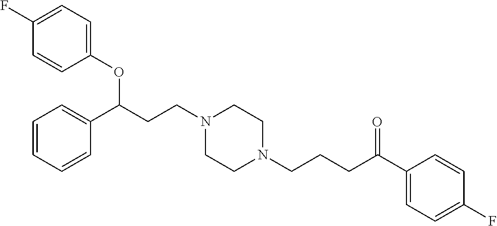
C1(OC(CCN2CCN(CCCC(C3=CC=C(F)C=C3)=O)CC2)C2=CC=CC=C2)=CC=C(F)C=C1
